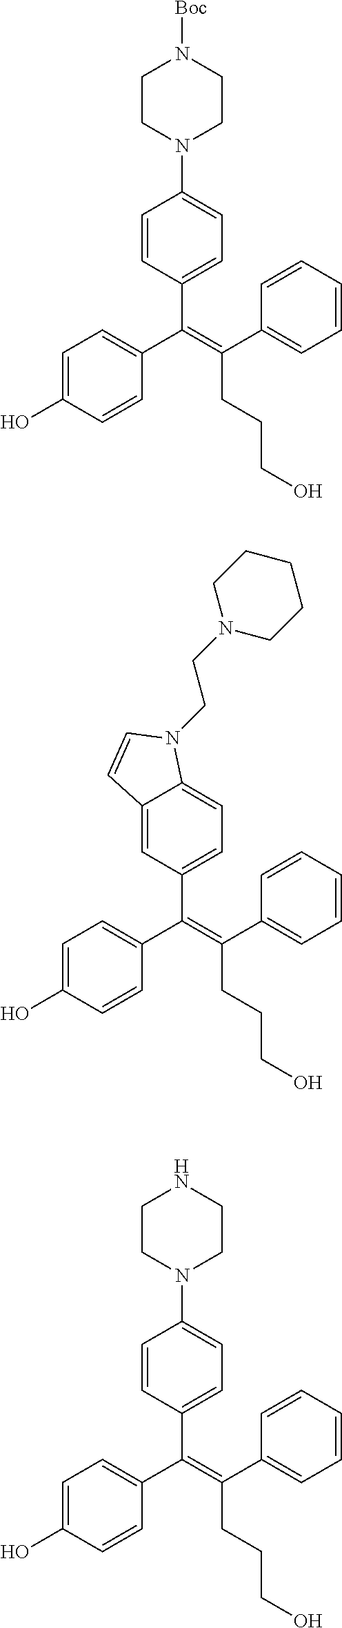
C1(C(=C(C2=CC=C(O)C=C2)C2=CC=C(N3CCN([Boc])CC3)C=C2)CCCO)=CC=CC=C1.C1(C(=C(C2=CC=C(O)C=C2)C2=CC=C3C(=C2)C=CN3CCN2CCCCC2)CCCO)=CC=CC=C1.C1(C(=C(C2=CC=C(O)C=C2)C2=CC=C(N3CCNCC3)C=C2)CCCO)=CC=CC=C1
